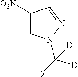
C1=C([O2N])C=NN1C([D])([D])[D]
